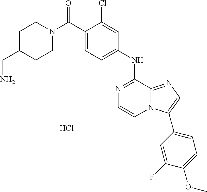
C(C1=CC=C(NC2=NC=CN3C2=NC=C3C2=CC=C(OC)C(F)=C2)C=C1Cl)(N1CCC(CN)CC1)=O.Cl
